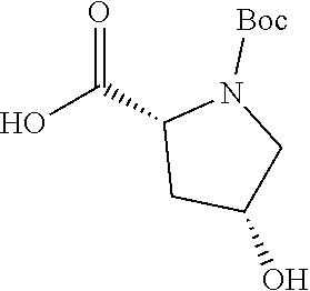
OC(C1CC(O)CN1[Boc])=O
